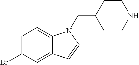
C1=C(Br)C=C2C(=C1)N(CC1CCNCC1)C=C2
